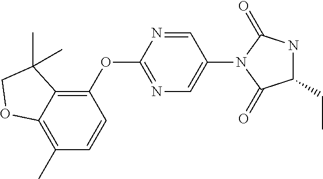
C1=CC(C)=C2C(=C1OC1=NC=C(N3C(=O)C(CC)NC3=O)C=N1)C(C)(C)CO2
